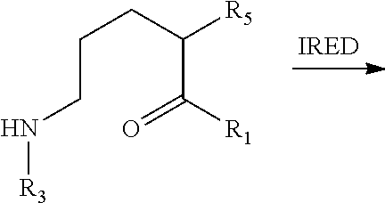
C(CC([R5])C([R1])=O)CN[R3]
